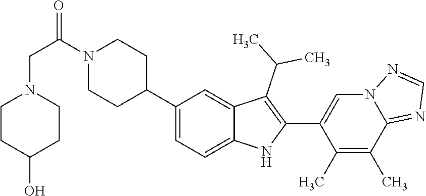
C1(C2CCN(C(CN3CCC(O)CC3)=O)CC2)=CC=C2C(=C1)C(C(C)C)=C(C1=CN3C(=NC=N3)C(C)=C1C)N2
